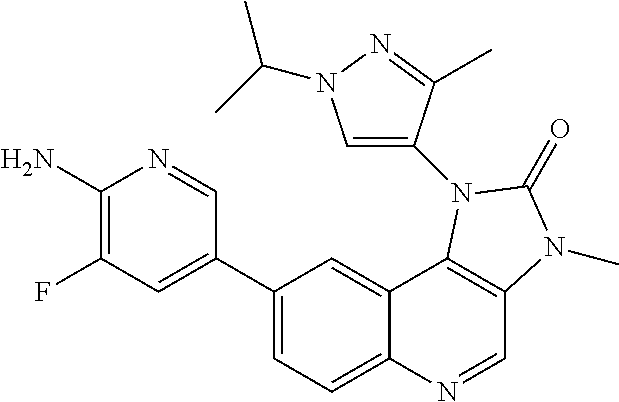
C1(N)=C(F)C=C(C2=CC=C3C(=C2)C2=C(C=N3)N(C)C(=O)N2C2=CN(C(C)C)N=C2C)C=N1
